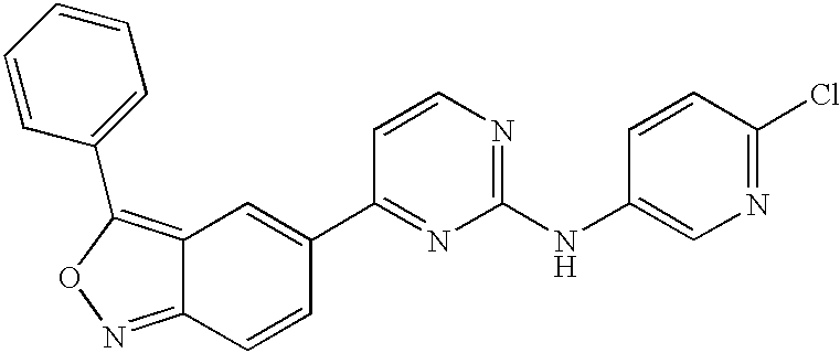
C12=C(C3=CC=CC=C3)ON=C1C=CC(C1=NC(NC3=CN=C(Cl)C=C3)=NC=C1)=C2
